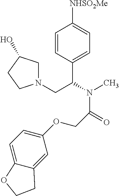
C1=CC(C(N(C)C(=O)COC2=CC=C3C(=C2)CCO3)CN2CC(O)CC2)=CC=C1[NHSO2Me]
